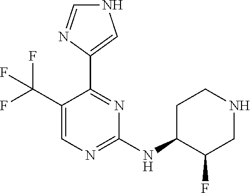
C1(NC2C(F)CNCC2)=NC=C(C(F)(F)F)C(C2=CNC=N2)=N1
